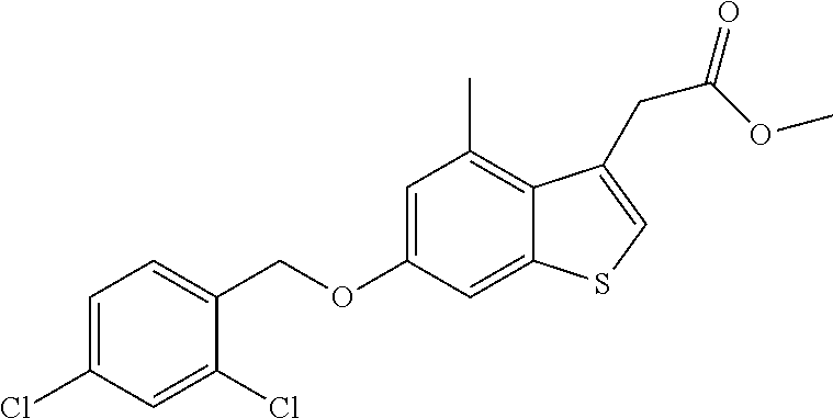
C12=CC(OCC3=CC=C(Cl)C=C3Cl)=CC(C)=C1C(CC(=O)OC)=CS2
